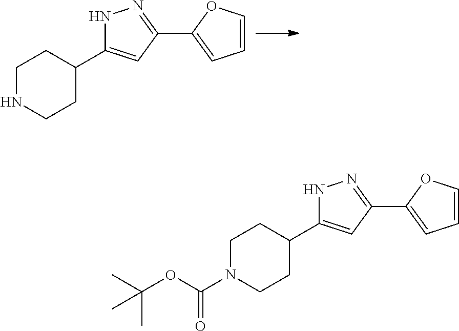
C1NCCC(C2=CC(C3=CC=CO3)=NN2)C1.C1N(C(=O)OC(C)(C)C)CCC(C2=CC(C3=CC=CO3)=NN2)C1
